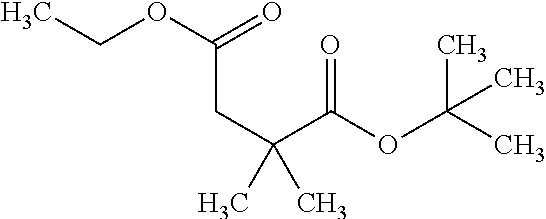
CCOC(CC(C)(C(=O)OC(C)(C)C)C)=O
